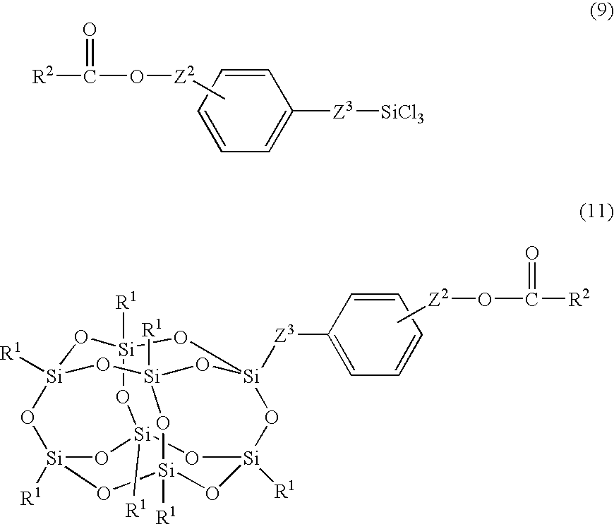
C[Z2]OC(=O)[R2].C1=CC=CC=C1[Z3][SiCl3].C[Z2]OC(=O)[R2].C1=CC=CC=C1[Z3][Si]12O[Si]3([R1])O[Si]4([R1])O[Si]([R1])(O1)O[Si]1([R1])O[Si]([R1])(O[Si]([R1])(O3)O[Si]([R1])(O2)O1)O4
